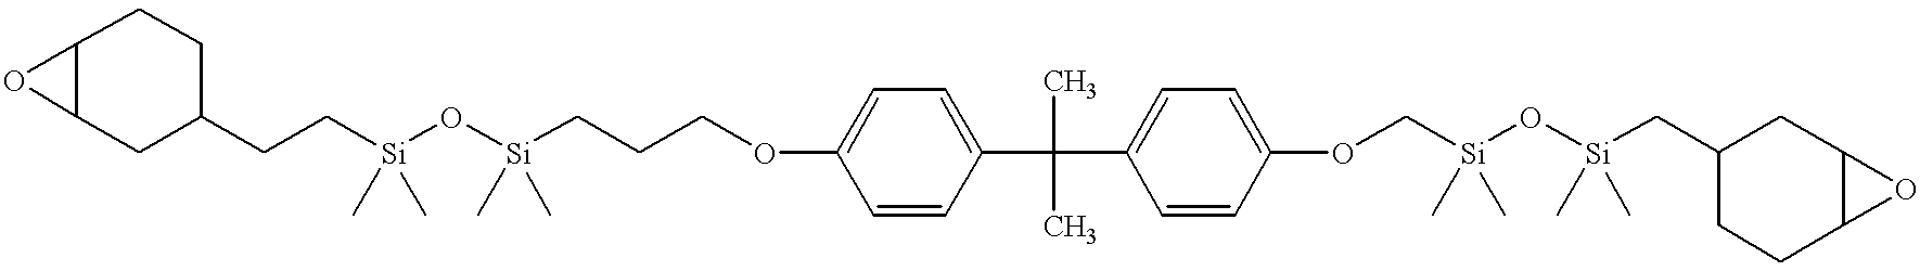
O1C2C1CCC(CC[Si](O[Si](CCCOC1=CC=C(C(C)(C)C3=CC=C(OC[Si](O[Si](CC4CCC5C(C4)O5)(C)C)(C)C)C=C3)C=C1)(C)C)(C)C)C2
